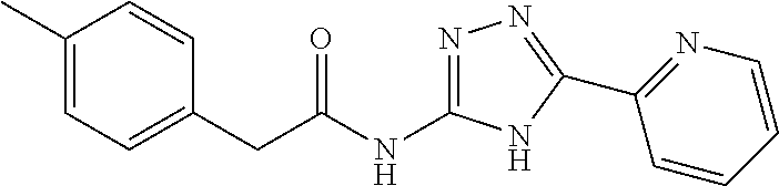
C1(CC(NC2=NN=C(C3=NC=CC=C3)N2)=O)=CC=C(C)C=C1
